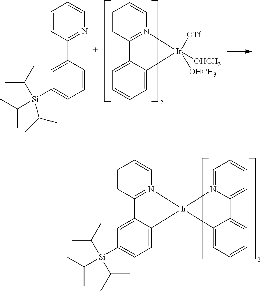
C1=CC2=N(C=C1)[Ir]([OTf])([OHCH3])([OHCH3])C1=CC=CC=C21.C1=CC(C2=CC([Si](C(C)C)(C(C)C)C(C)C)=CC=C2)=NC=C1.C1=CC2=N(C=C1)[Ir]1(C3=CC=C([Si](C(C)C)(C(C)C)C(C)C)C=C23)N2=CC=CC=C2C2=CC=CC=C21
